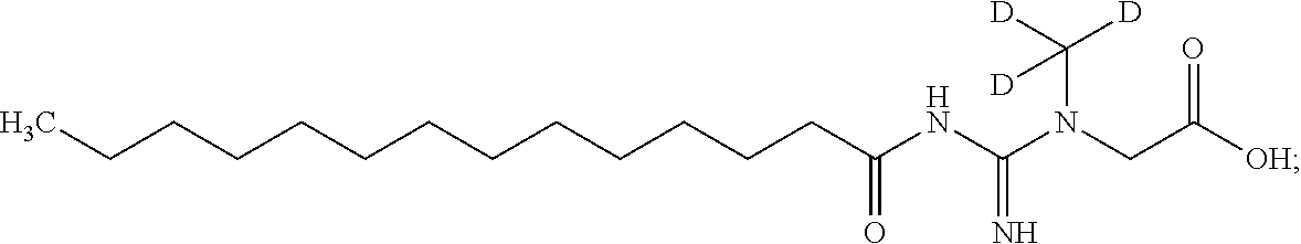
C(CCCCCCCCCC(=O)NC(N(CC([OH])=O)C([D])([D])[D])=N)CCC
